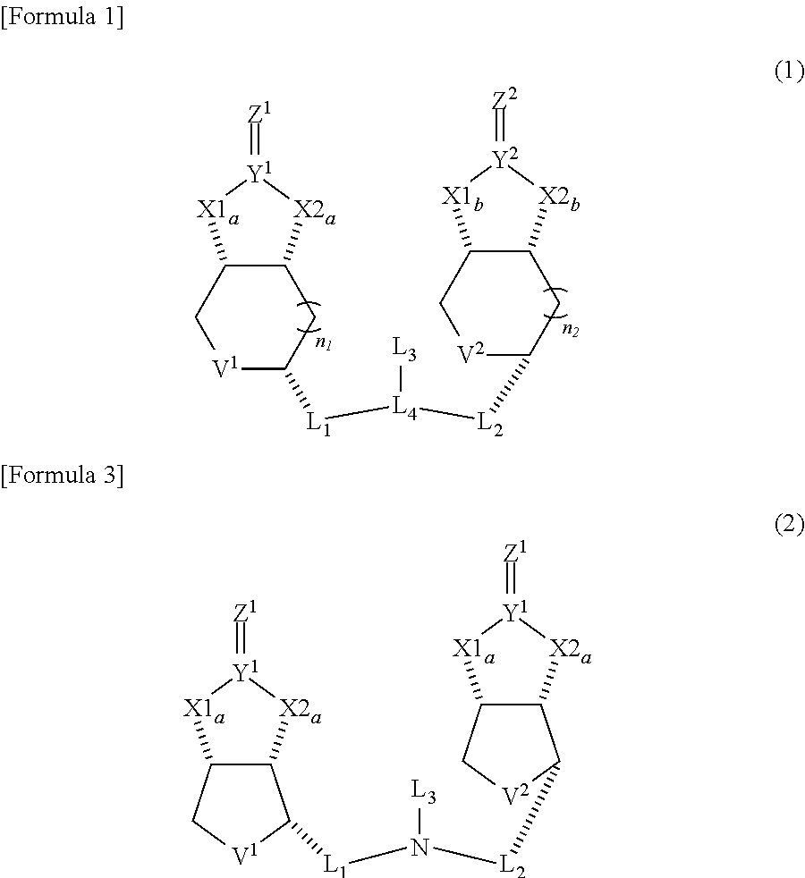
C12C[V1]C([L1][L4]([L3])[L2]C3[V2]CC4C(C3)[X2b][Y2](=[Z2])[X1b]4)CC1[X2a][Y1](=[Z1])[X1a]2.C12C(C[V1]C1[L1]N([L3])[L2]C1C3C(C[V2]1)[X1a][Y1](=[Z1])[X2a]3)[X1a][Y1](=[Z1])[X2a]2
